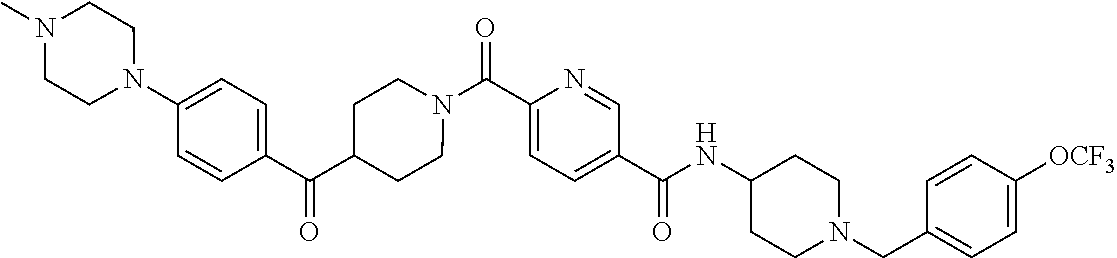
N(C(C1=CC=C(C(=O)N2CCC(C(C3=CC=C(N4CCN(C)CC4)C=C3)=O)CC2)N=C1)=O)C1CCN(CC2=CC=C([OCF3])C=C2)CC1
